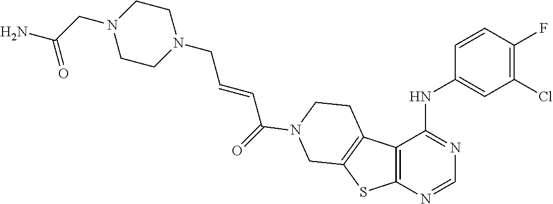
N1(CC=CC(=O)N2CCC3=C(SC4=C3C(NC3=CC(Cl)=C(F)C=C3)=NC=N4)C2)CCN(CC(N)=O)CC1
